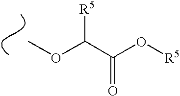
COC(C(O[R5])=O)[R5]
